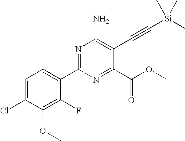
C1=C(Cl)C(OC)=C(F)C(C2=NC(N)=C(C#C[Si](C)(C)C)C(C(OC)=O)=N2)=C1
